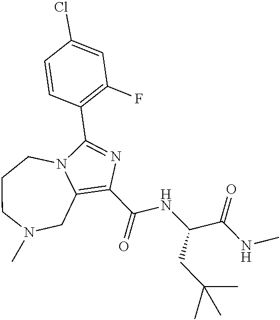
C1(C(NC(CC(C)(C)C)C(=O)NC)=O)=C2CN(C)CCCN2C(C2=C(F)C=C(Cl)C=C2)=N1
